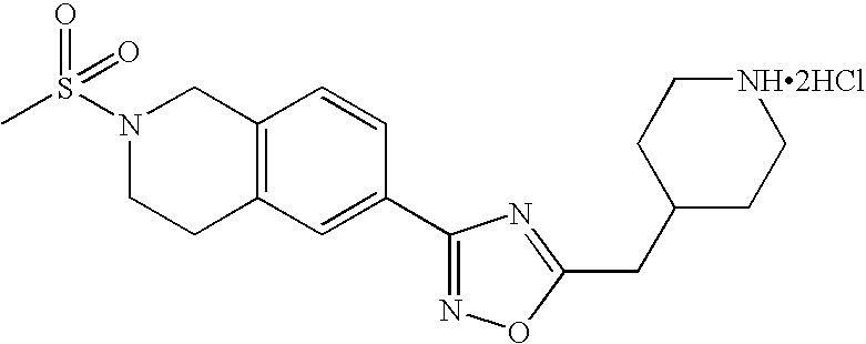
C12=C(C=C(C3=NOC(CC4CC[NH2HCl]CC4)=N3)C=C1)CCN(S(C)(=O)=O)C2
